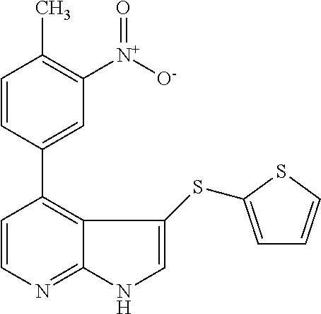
C1=CC(C2=C3C(=NC=C2)NC=C3SC2=CC=CS2)=CC([N+]([O-])=O)=C1C
